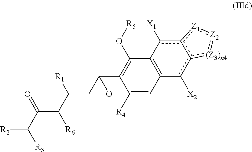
C1(C2=C(O[R5])C3=C(C=C2[R4])c([X2])c2c(c3[X1])[Z1]:[Z2]:[(Z3)n4]2)C(C(C([R6])C(C([R3])[R2])=O)[R1])O1
